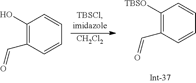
C1([TBSO])=C(C=O)C=CC=C1.C1(O)=C(C=O)C=CC=C1.[CH2Cl2]
